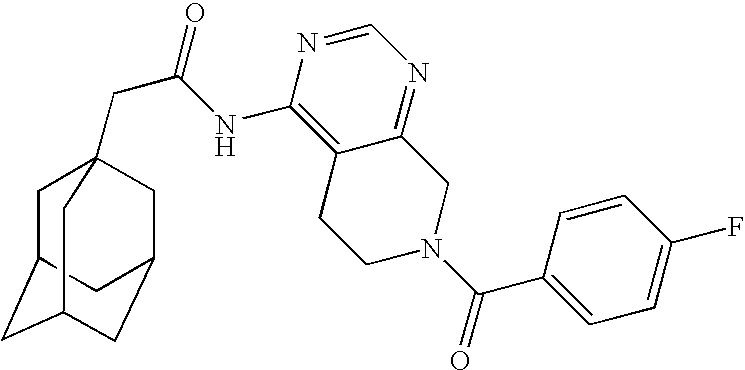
C1C2CC3CC(CC1(CC(=O)NC1=C4C(=NC=N1)CN(C(C1=CC=C(F)C=C1)=O)CC4)C3)C2
